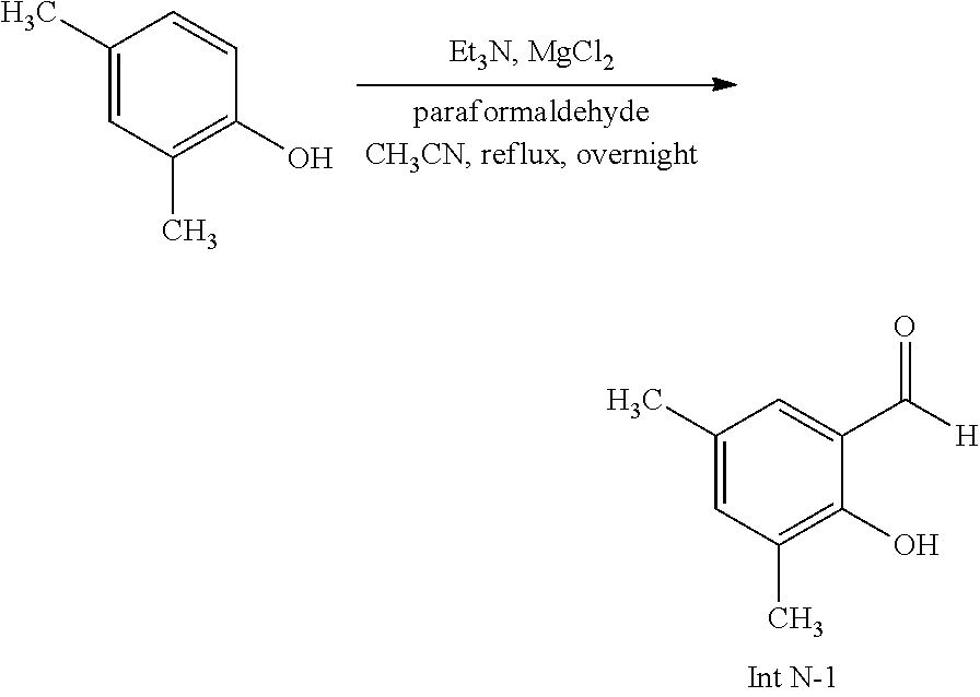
C1(C)=CC(C)=C(O)C(C([H])=O)=C1.C1(C)=CC(C)=C(O)C=C1
